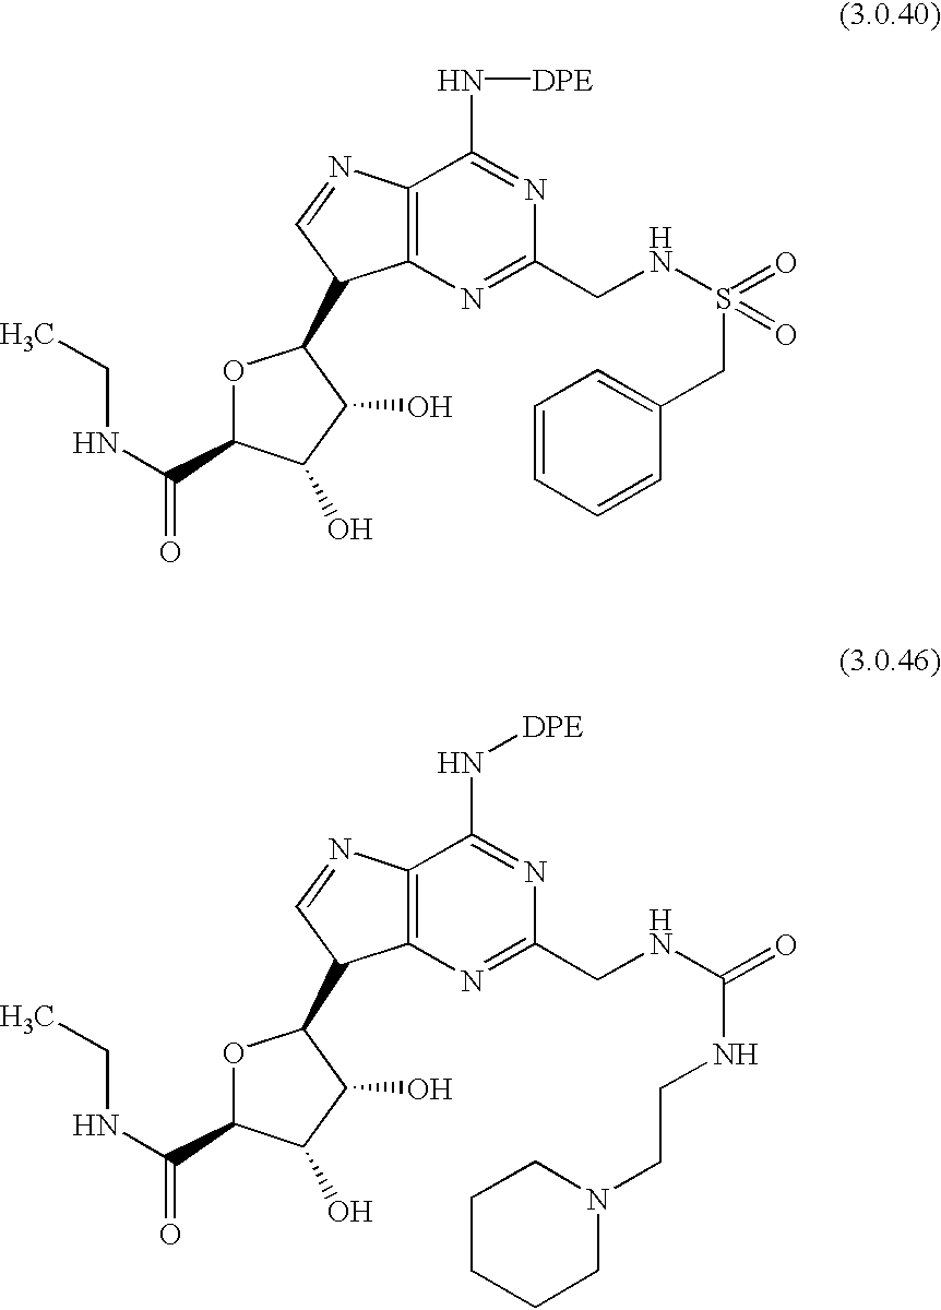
O1C(C(NCC)=O)C(O)C(O)C1C1C2=C(N=C1)C(N[DPE])=NC(CNS(=O)(=O)CC1=CC=CC=C1)=N2.O1C(C(NCC)=O)C(O)C(O)C1C1C2=C(N=C1)C(N[DPE])=NC(CNC(=O)NCCN1CCCCC1)=N2
